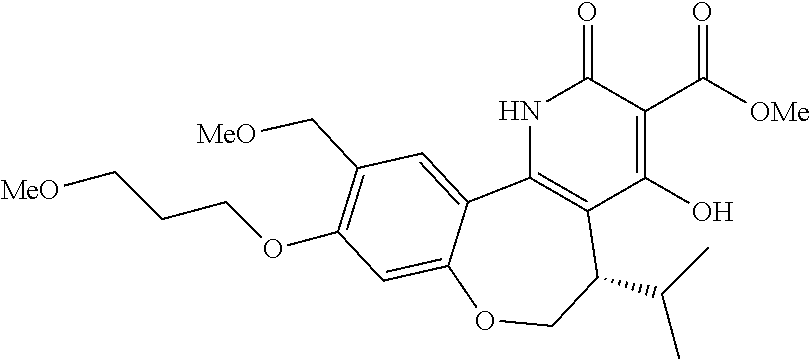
N1C2=C(C(O)=C(C([OMe])=O)C1=O)C(C(C)C)COC1=CC(OCCC[MeO])=C(C[MeO])C=C21
